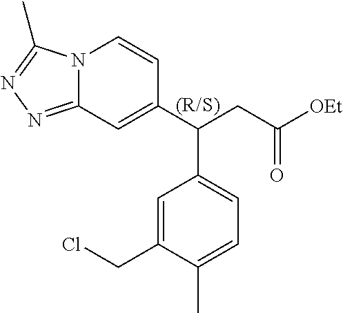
N12C(=NN=C1C)C=C(C(CC([OEt])=O)C1=CC=C(C)C(CCl)=C1)C=C2
